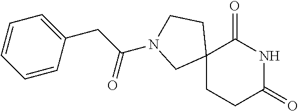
C12(CCC(=O)NC1=O)CCN(C(CC1=CC=CC=C1)=O)C2
